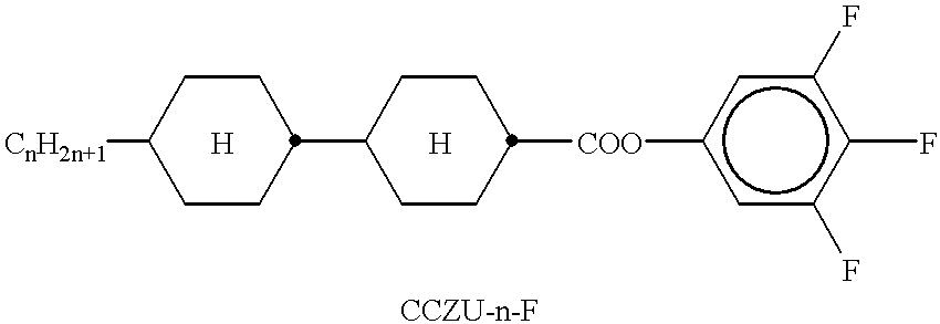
[CnH2n+1]C1CCC(C2CCC([COO]c3cc(F)c(F)c(F)c3)CC2)CC1.[H].[H]
